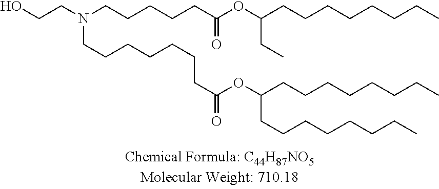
C(CN(CCCCCC(OC(CCCCCCCC)CC)=O)CCCCCCCC(OC(CCCCCCCC)CCCCCCCC)=O)O
